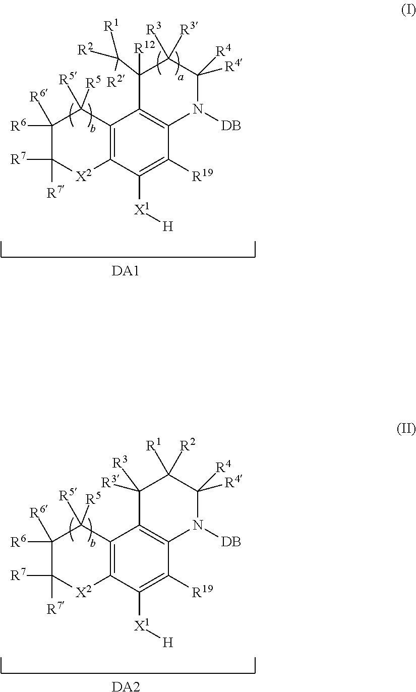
C12=C(C([X1][H])=C([R19])C3=C1C([R12])(C([R2])([R1])[R2])C([R3])([R3])C([R4])([R4])N3[DB])[X2]C([R7])([R7])C([R6])([R6])C2([R5])[R5].[DA1].C12=C(C([X1][H])=C([R19])C3=C1C([R3])([R3])C([R1])([R2])C([R4])([R4])N3[DB])[X2]C([R7])([R7])C([R6])([R6])C2([R5])[R5].[DA2]
